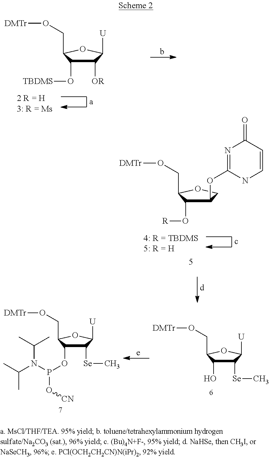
C1([OR])C(O[TBDMS])C(CO[DMTr])OC1[U].C1(OC2=NC(=O)C=CN2)C(O[R])C(CO[DMTr])OC1.C1([Se]C)C(O)C(CO[DMTr])OC1[U].C1([Se]C)C(OP(N(C(C)C)C(C)C)O[CN])C(CO[DMTr])OC1[U]
